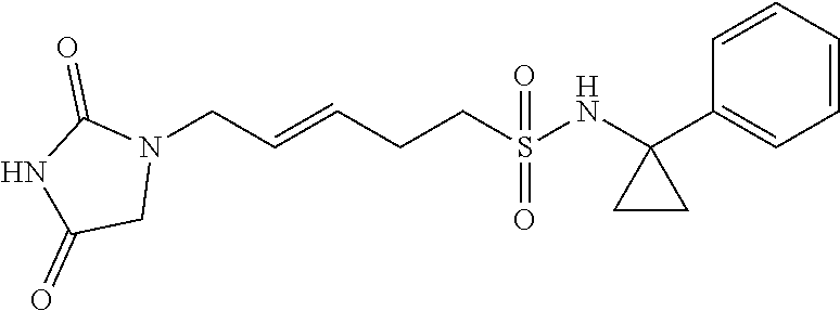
N1(CC=CCCS(=O)(=O)NC2(C3=CC=CC=C3)CC2)C(=O)NC(=O)C1
